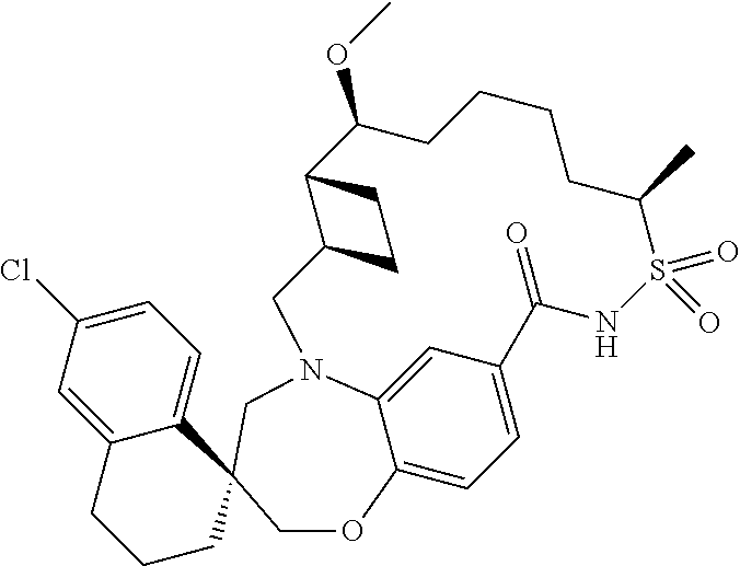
C1=C(Cl)C=C2C(=C1)C1(CCC2)CN2C3=CC(=CC=C3OC1)C(=O)NS(=O)(=O)C(C)CCCCC(OC)C1C(C2)CC1
